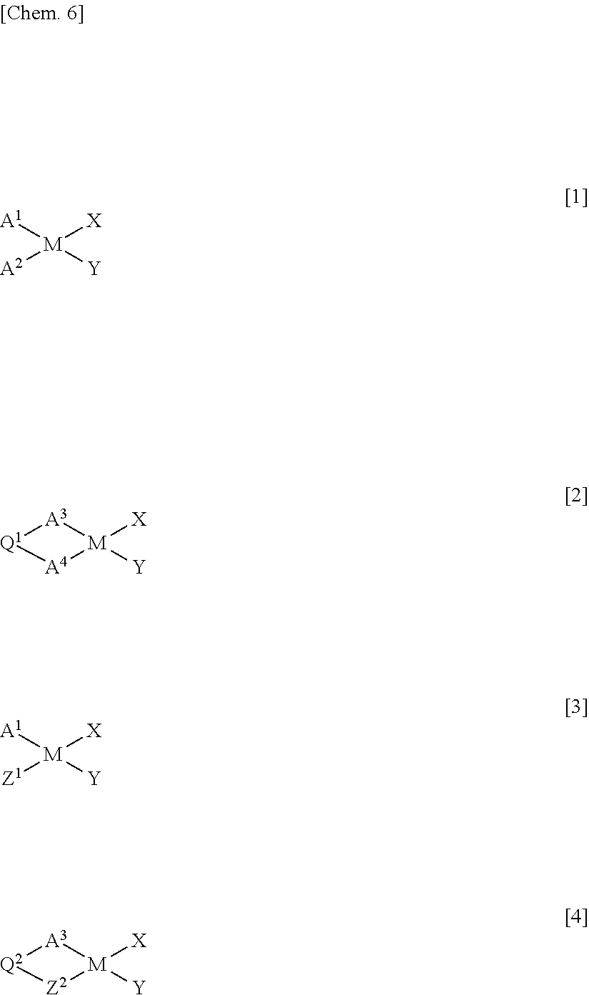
[A1][M]([Y])([X])[A2].[A3]1[M]([Y])([X])[A4][Q1]1.[A1][M]([Y])([X])[Z1].[A3]1[M]([Y])([X])[Z2][Q2]1
